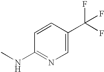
C1=CC(NC)=NC=C1C(F)(F)F
